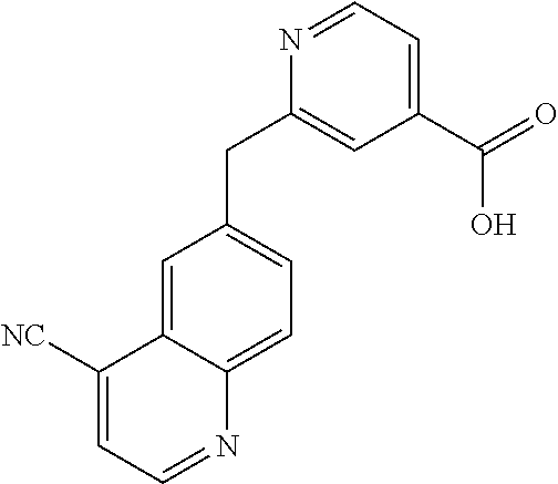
N1=CC=C(C(O)=O)C=C1CC1=CC=C2C(=C1)C([NC])=CC=N2
